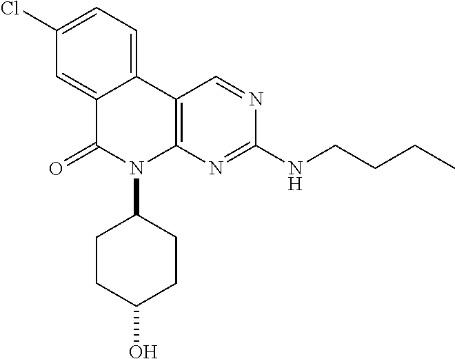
C12=CC(Cl)=CC=C1C1=C(N(C3CCC(O)CC3)C2=O)N=C(NCCCC)N=C1
